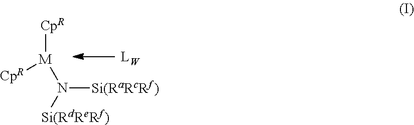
[CpR][M](N([Si(RdReRf)])[Si(RaRcRf)])[CpR]
